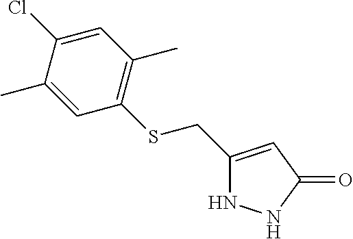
C1(CSC2=C(C)C=C(Cl)C(C)=C2)=CC(=O)NN1
